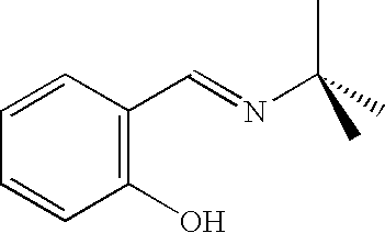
C1=CC=CC(O)=C1C=NC(C)(C)C
